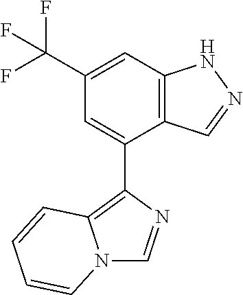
C12=C(C=C(C(F)(F)F)C=C1C1=C3N(C=N1)C=CC=C3)NN=C2
